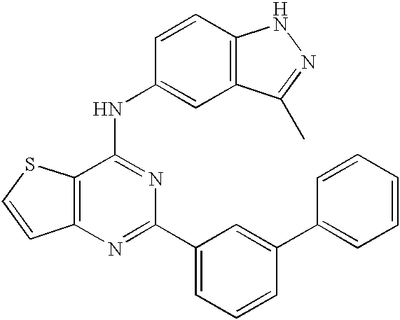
C12=C(SC=C1)C(NC1=CC3=C(C=C1)NN=C3C)=NC(C1=CC=CC(C3=CC=CC=C3)=C1)=N2
